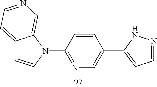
C12=CC=NC=C1N(C1=NC=C(C3=CC=NN3)C=C1)C=C2
